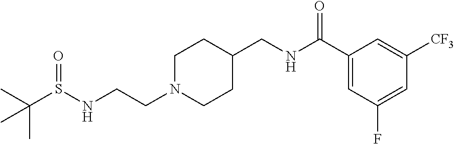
C(CN1CCC(CNC(C2=CC(F)=CC([CF3])=C2)=O)CC1)NS(C(C)(C)C)=O
